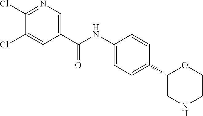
C1(C(NC2=CC=C(C3CNCCO3)C=C2)=O)=CN=C(Cl)C(Cl)=C1
